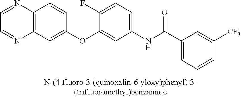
C12=C(C=C(OC3=CC(NC(C4=CC=CC([CF3])=C4)=O)=CC=C3F)C=C1)N=CC=N2
